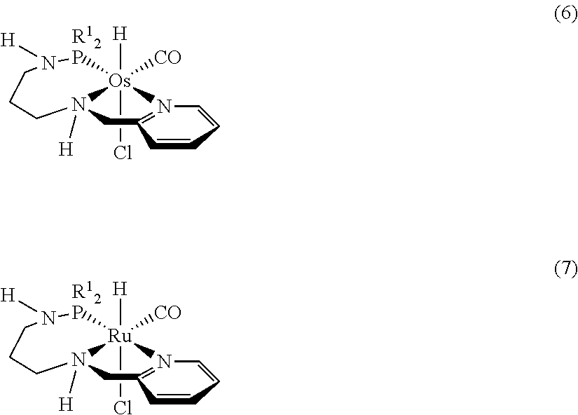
[H][Os]12(Cl)([CO])[R12P]N([H])CCCN1([H])CC1=N2C=CC=C1.[H][Ru]12(Cl)([CO])[R12P]N([H])CCCN1([H])CC1=N2C=CC=C1
